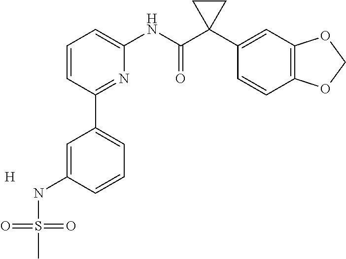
C1=CC(C2=CC=CC(NS(=O)(=O)C)=C2)=NC(NC(C2(C3=CC4=C(C=C3)OCO4)CC2)=O)=C1.[H]
